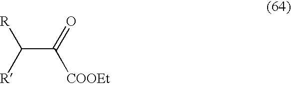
[R]C([R])C(=O)[COOEt]
